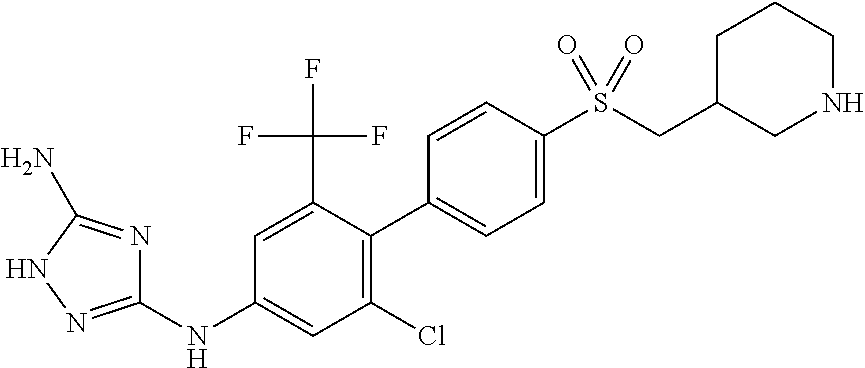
C1(NC2=CC(Cl)=C(C3=CC=C(S(CC4CNCCC4)(=O)=O)C=C3)C(C(F)(F)F)=C2)=NNC(N)=N1
